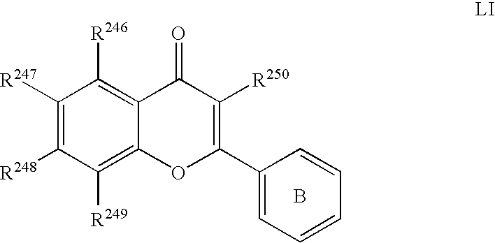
C1([R247])=C([R248])C([R249])=C2C(=C1[R246])C(=O)C([R250])=C(C1=CC=CC=C1)O2.B
